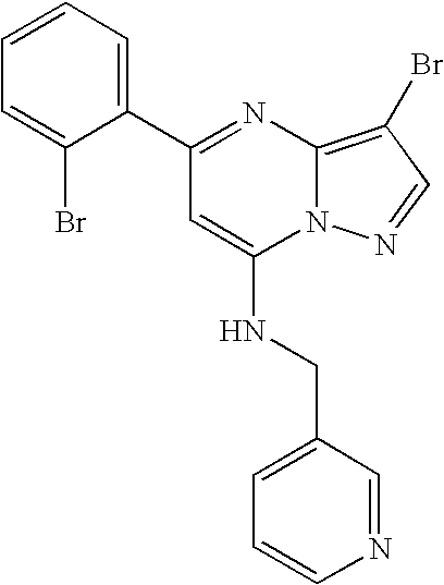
C1(C2=NC3=C(Br)C=NN3C(NCC3=CC=CN=C3)=C2)=CC=CC=C1Br
